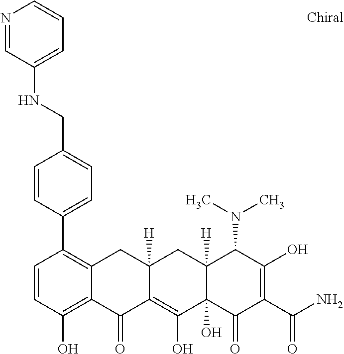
C12([H])C(O)(C(=O)C(C(N)=O)=C(O)C1N(C)C)C(O)=C1C([H])(C2)CC2=C(C3=CC=C(CNC4=CC=CN=C4)C=C3)C=CC(O)=C2C1=O
